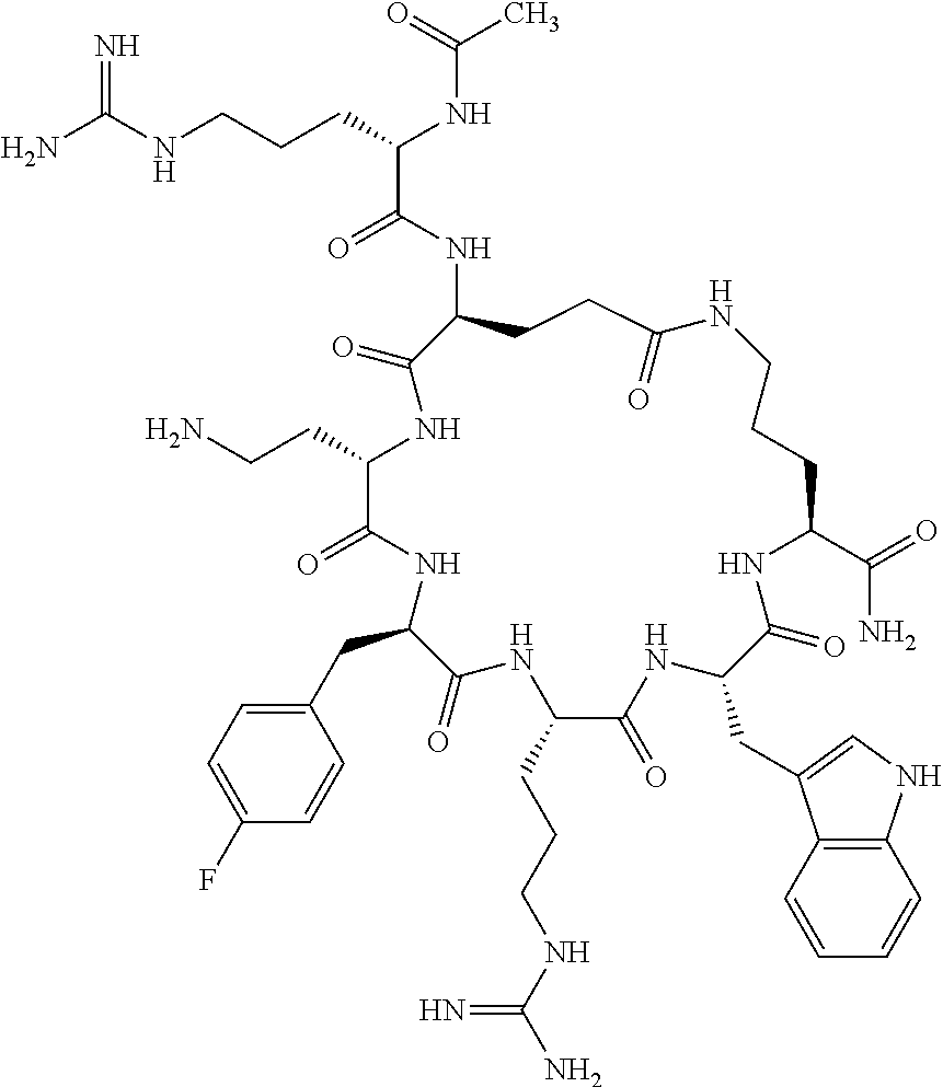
NC(NCCCC(NC(C)=O)C(=O)NC1CCC(=O)NCCCC(C(=O)N)NC(=O)C(CC2=CNC3=C2C=CC=C3)NC(=O)C(CCCNC(N)=N)NC(=O)C(CC2=CC=C(F)C=C2)NC(=O)C(CCN)NC1=O)=N
